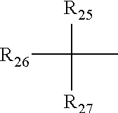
[R26]C(C)([R25])[R27]
